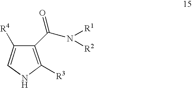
C1([R4])=CNC([R3])=C1C(N([R1])[R2])=O
